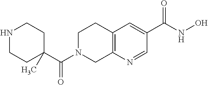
C12=C(N=CC(C(NO)=O)=C1)CN(C(C1(C)CCNCC1)=O)CC2
